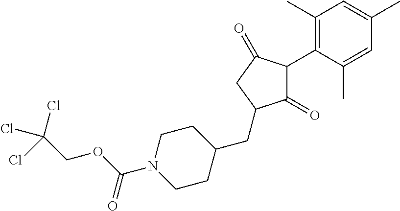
C1(=O)C(C2=C(C)C=C(C)C=C2C)C(=O)CC1CC1CCN(C(OCC(Cl)(Cl)Cl)=O)CC1
